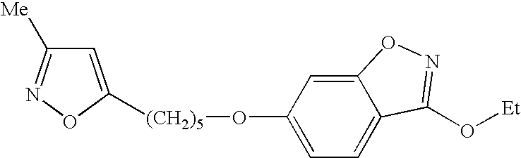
C1=C([(CH2)5]OC2=CC=C3C(=C2)ON=C3O[Et])ON=C1[Me]
